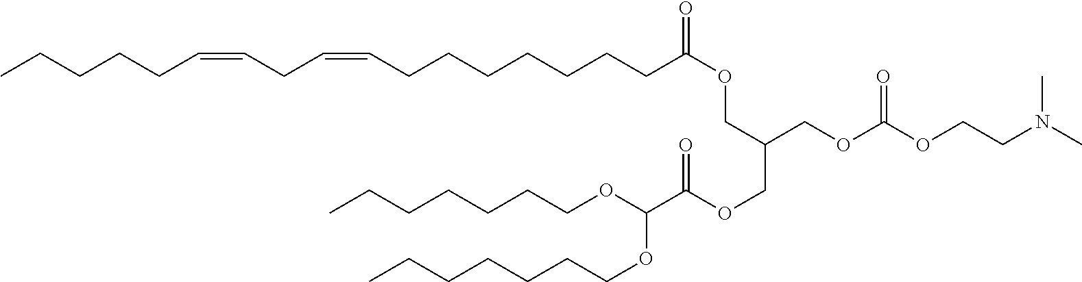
CCCCCC=CCC=CCCCCCCCC(OCC(COC(C(OCCCCCCC)OCCCCCCC)=O)COC(OCCN(C)C)=O)=O
